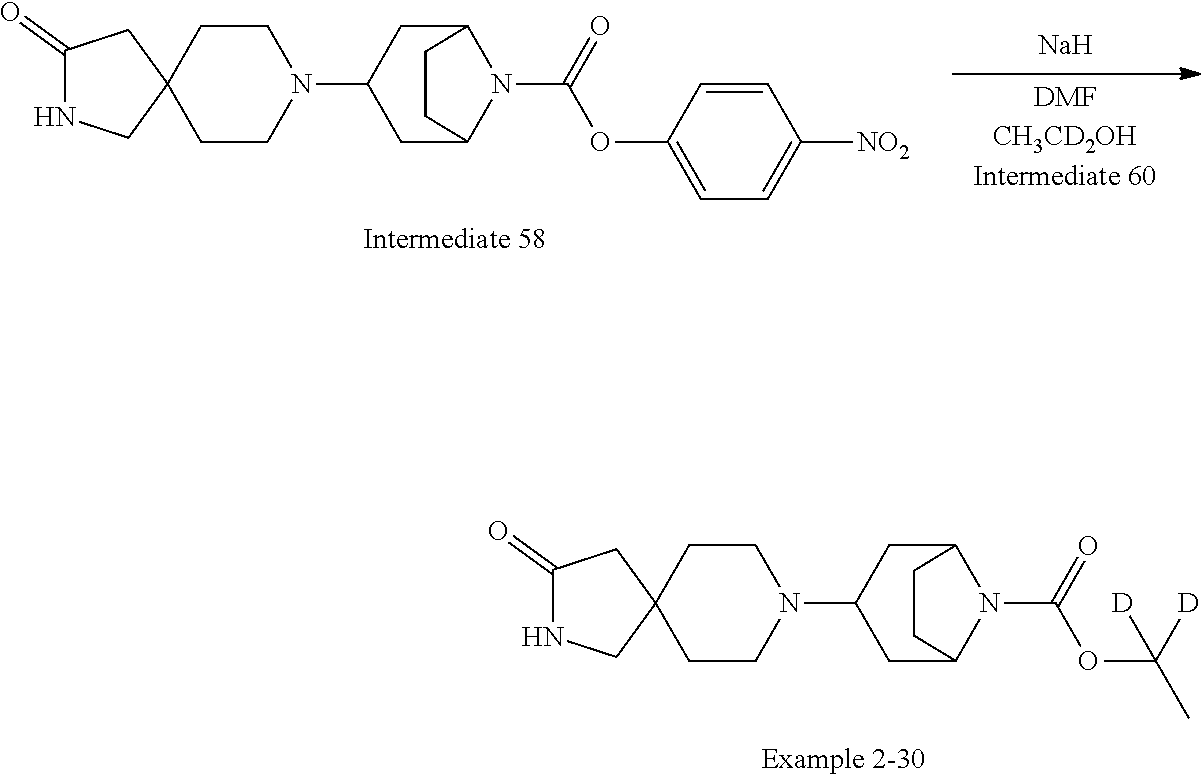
[DMFCH3CD2OHIntermediate 60].[Na].C1C2N(C(=O)OC3=CC=C([NO2])C=C3)C(CC1N1CCC3(CC1)CC(=O)NC3)CC2.C1C2N(C(=O)OC(C)([D])[D])C(CC1N1CCC3(CC1)CC(=O)NC3)CC2
